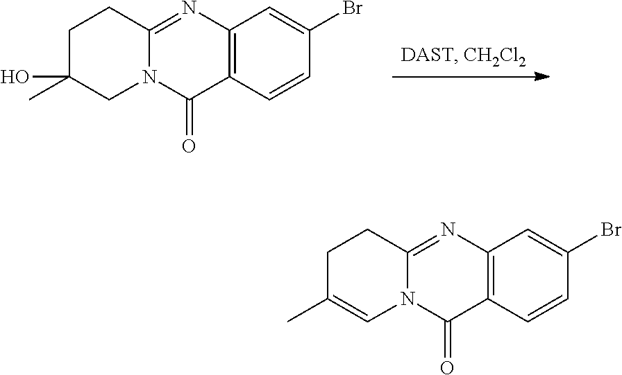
C12=C(C=CC(Br)=C1)C(=O)N1C(=N2)CCC(C)(O)C1.C12=C(C=CC(Br)=C1)C(=O)N1C(=N2)CCC(C)=C1
